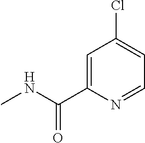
C1(Cl)=CC=NC(C(NC)=O)=C1
